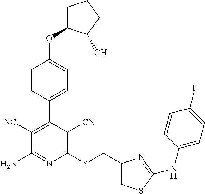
C1(SCC2=CSC(NC3=CC=C(F)C=C3)=N2)=C([CN])C(C2=CC=C(OC3CCCC3O)C=C2)=C([NC])C(N)=N1
